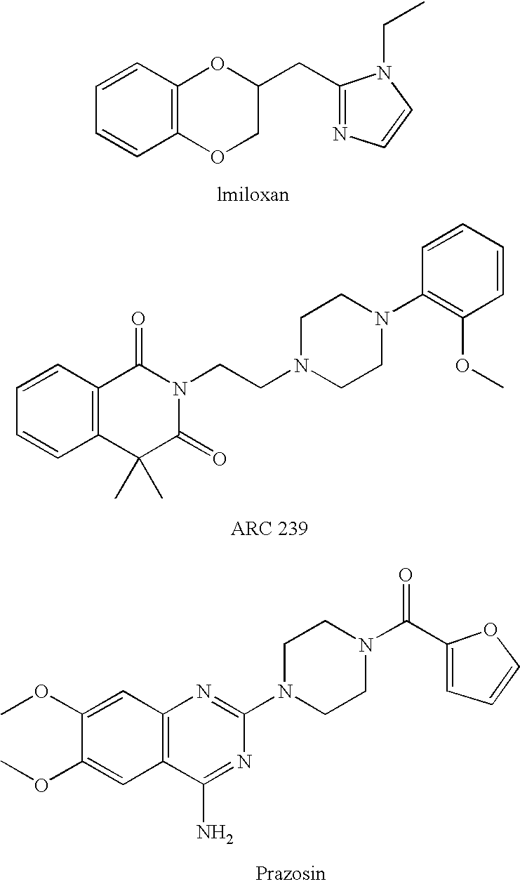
C1=CC2=C(C=C1)C(C)(C)C(=O)N(CCN1CCN(C3=C(OC)C=CC=C3)CC1)C2=O.N1(C2=NC3=C(C(N)=N2)C=C(OC)C(OC)=C3)CCN(C(C2=CC=CO2)=O)CC1.C1=CC2=C(C=C1)OCC(CC1=NC=CN1CC)O2
